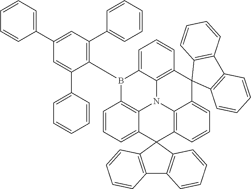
C1(C2=CC(C3=CC=CC=C3)=C(B3C4=C5N6C7=C(C=CC=C37)C3(C7=CC=CC(=C67)C6(C5=CC=C4)C4=C(C5=C6C=CC=C5)C=CC=C4)C4=C(C5=C3C=CC=C5)C=CC=C4)C(C3=CC=CC=C3)=C2)=CC=CC=C1
